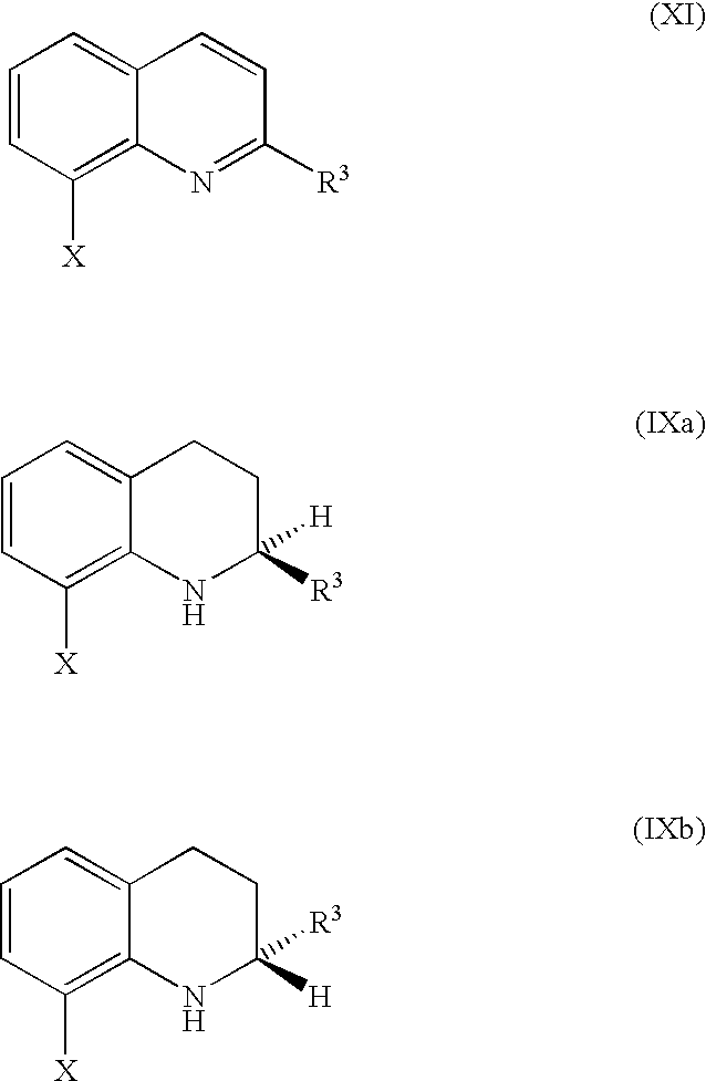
C1=CC([X])=C2C(=C1)CCC([R3])([H])N2.C1=CC([X])=C2C(=C1)C=CC([R3])=N2.C1=CC([X])=C2C(=C1)CCC([R3])([H])N2
